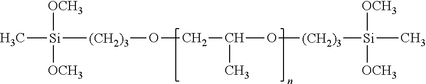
C[Si]([(CH2)3]OCC(O[(CH2)3][Si]([OCH3])([OCH3])C)C)([OCH3])[OCH3]
